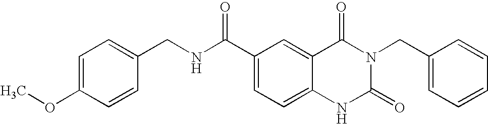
C1=C(OC)C=CC(CNC(C2=CC=C3C(=C2)C(=O)N(CC2=CC=CC=C2)C(=O)N3)=O)=C1
